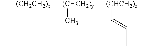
C[(CH2CH2)x][(CHCH2)y]([(CHCH2)z](C=CC)C)C
